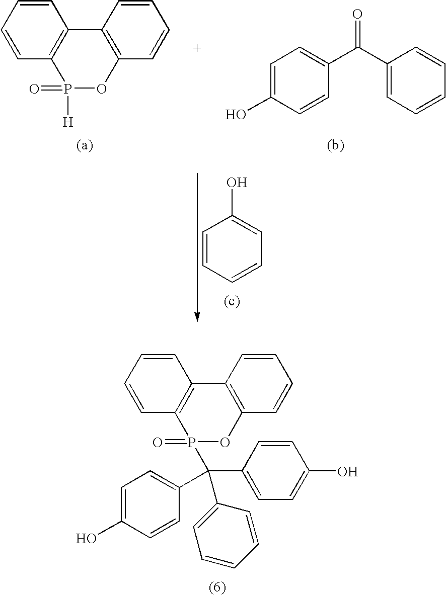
C1=CC2=C(C=C1)C1=C(OP2([H])=O)C=CC=C1.C1=CC=CC=C1O.C1=C(O)C=CC(C(C2=CC=CC=C2)=O)=C1.C1=CC2=C(C=C1)C1=C(OP2(C(C2=CC=C(O)C=C2)(C2=CC=C(O)C=C2)C2=CC=CC=C2)=O)C=CC=C1
